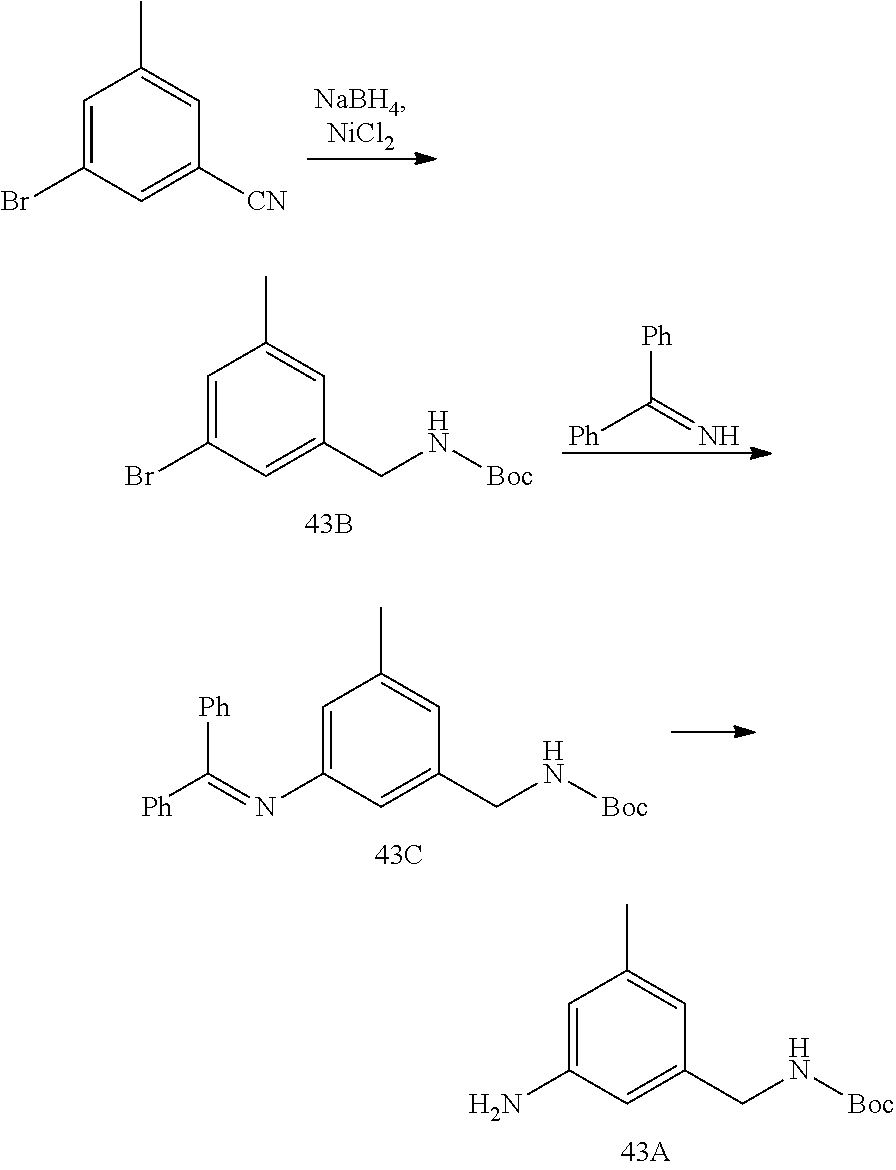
C1=C(N)C=C(CN[Boc])C=C1C.C1=C(Br)C=C([CN])C=C1C.C1=C(N=C([Ph])[Ph])C=C(CN[Boc])C=C1C.[Ph]C([Ph])=N.C1=C(Br)C=C(CN[Boc])C=C1C
